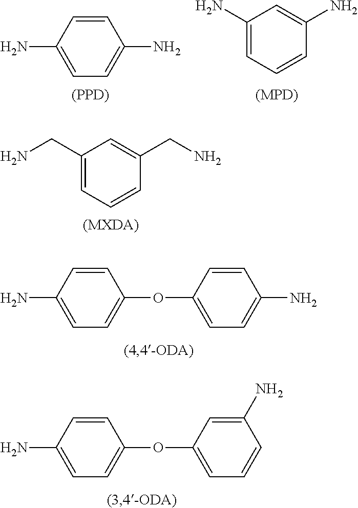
C1(CN)=CC=CC(CN)=C1.[(MXDA)].C1=CC(N)=CC=C1N.[(PPD)].C1(N)=CC=CC(N)=C1.NC1=CC=C(OC2=CC=C(N)C=C2)C=C1.NC1=CC=C(OC2=CC=CC(N)=C2)C=C1
